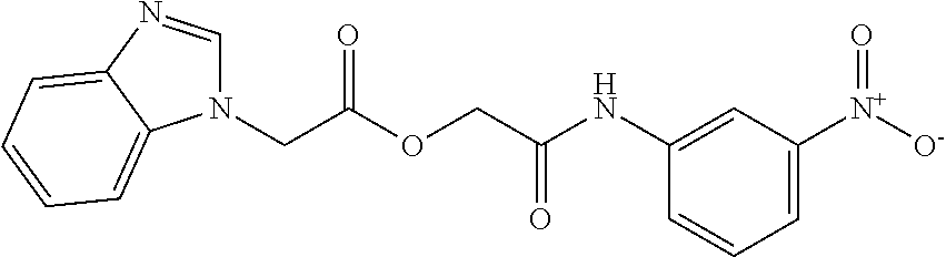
N1(CC(OCC(NC2=CC([N+]([O-])=O)=CC=C2)=O)=O)C=NC2=CC=CC=C12
